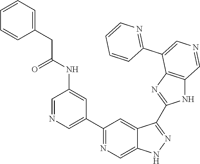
C1(C2=CN=CC(NC(=O)CC3=CC=CC=C3)=C2)=NC=C2C(=C1)C(C1=NC3=C(N1)C=NC=C3C1=NC=CC=C1)=NN2
